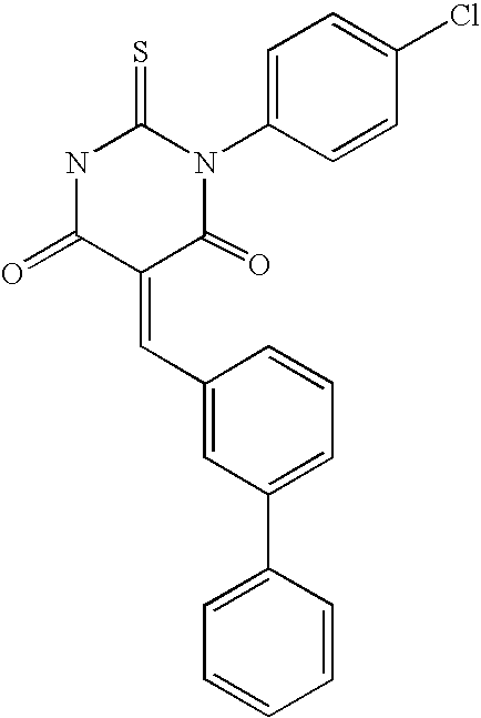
N1C(=O)C(=CC2=CC(C3=CC=CC=C3)=CC=C2)C(=O)N(C2=CC=C(Cl)C=C2)C1=S
